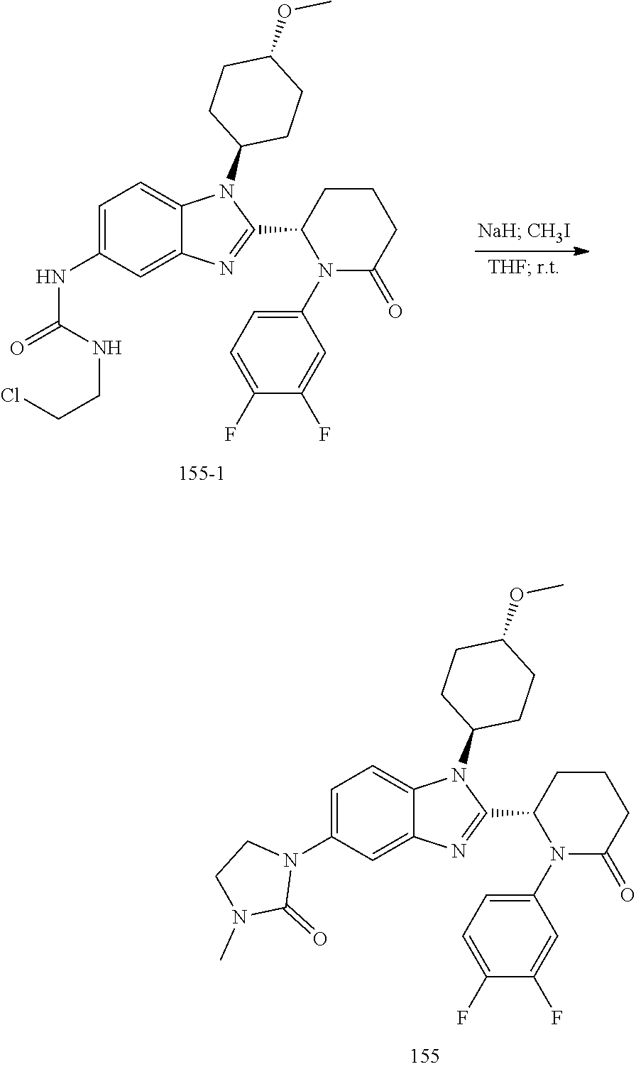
C1=C(NC(=O)NCCCl)C=C2C(=C1)N(C1CCC(OC)CC1)C(C1N(C3=CC=C(F)C(F)=C3)C(=O)CCC1)=N2.C1=C(N2CCN(C)C2=O)C=C2C(=C1)N(C1CCC(OC)CC1)C(C1N(C3=CC=C(F)C(F)=C3)C(=O)CCC1)=N2
